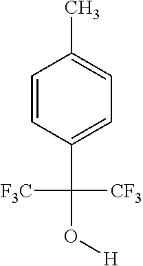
C1=CC(C(O[H])([CF3])[F3C])=CC=C1C
